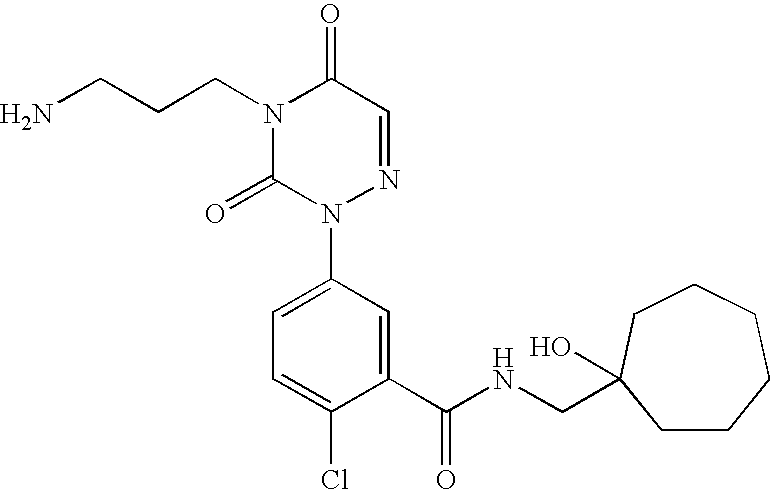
C(CCN1C(=O)N(C2=CC=C(Cl)C(C(NCC3(O)CCCCCC3)=O)=C2)N=CC1=O)N
